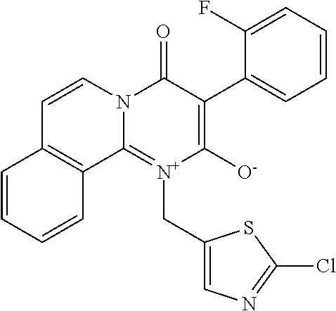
N12C(=[N+](CC3=CN=C(Cl)S3)C([O-])=C(C3=CC=CC=C3F)C1=O)C1=C(C=C2)C=CC=C1
